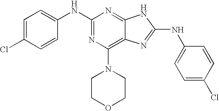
C1=C(Cl)C=CC(NC2=NC(N3CCOCC3)=C3C(=N2)NC(NC2=CC=C(Cl)C=C2)=N3)=C1
